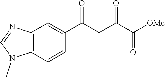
C12=C(C=CC(C(CC(C([OMe])=O)=O)=O)=C1)N(C)C=N2
